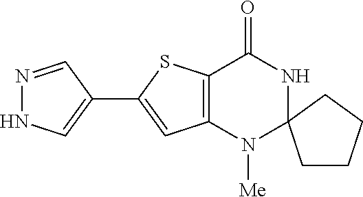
C12=C(C=C(C3=CNN=C3)S1)N([Me])C1(NC2=O)CCCC1
